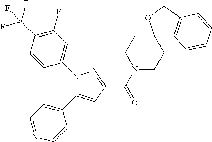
C(=O)(C1=NN(C2=CC(F)=C(C(F)(F)F)C=C2)C(C2=CC=NC=C2)=C1)N1CCC2(CC1)C1=C(CO2)C=CC=C1
